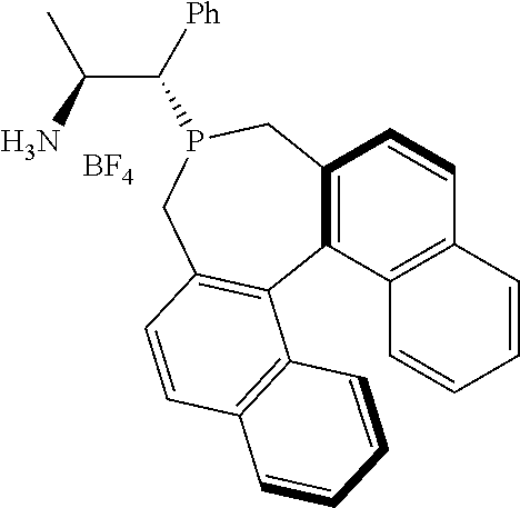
[BF4].C(C(C)N)([Ph])P1CC2C(C3=C(C1)C=CC1=C3CCCC1)C1=C(CC2)C=CC=C1
